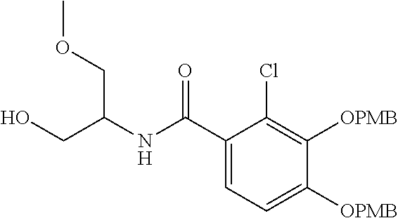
C1=C(C(NC(CO)COC)=O)C(Cl)=C([OPMB])C([OPMB])=C1
